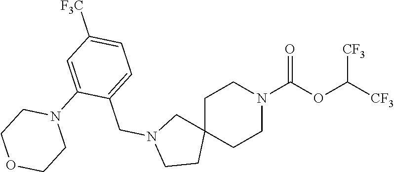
C1C2(CCN(C(OC([CF3])[CF3])=O)C1)CN(CC1=CC=C([F3C])C=C1N1CCOCC1)CC2
